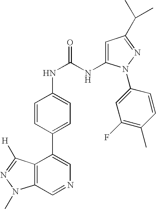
C12=C(C=NC=C1C1=CC=C(NC(NC3=CC(C(C)C)=NN3C3=CC(F)=C(C)C=C3)=O)C=C1)N(C)N=C2[H]
